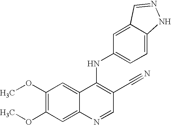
C1(OC)=C(OC)C=C2C(=C1)C(NC1=CC=C3C(=C1)C=NN3)=C(C#N)C=N2
